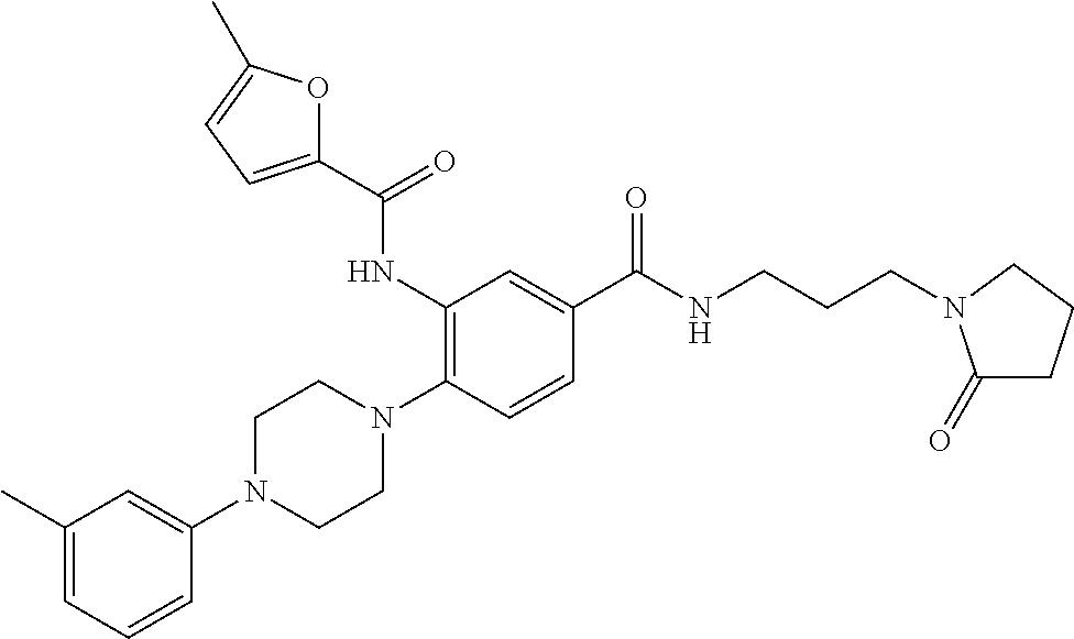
C1(C)=CC=CC(N2CCN(C3=C(NC(C4=CC=C(C)O4)=O)C=C(C(NCCCN4C(=O)CCC4)=O)C=C3)CC2)=C1
